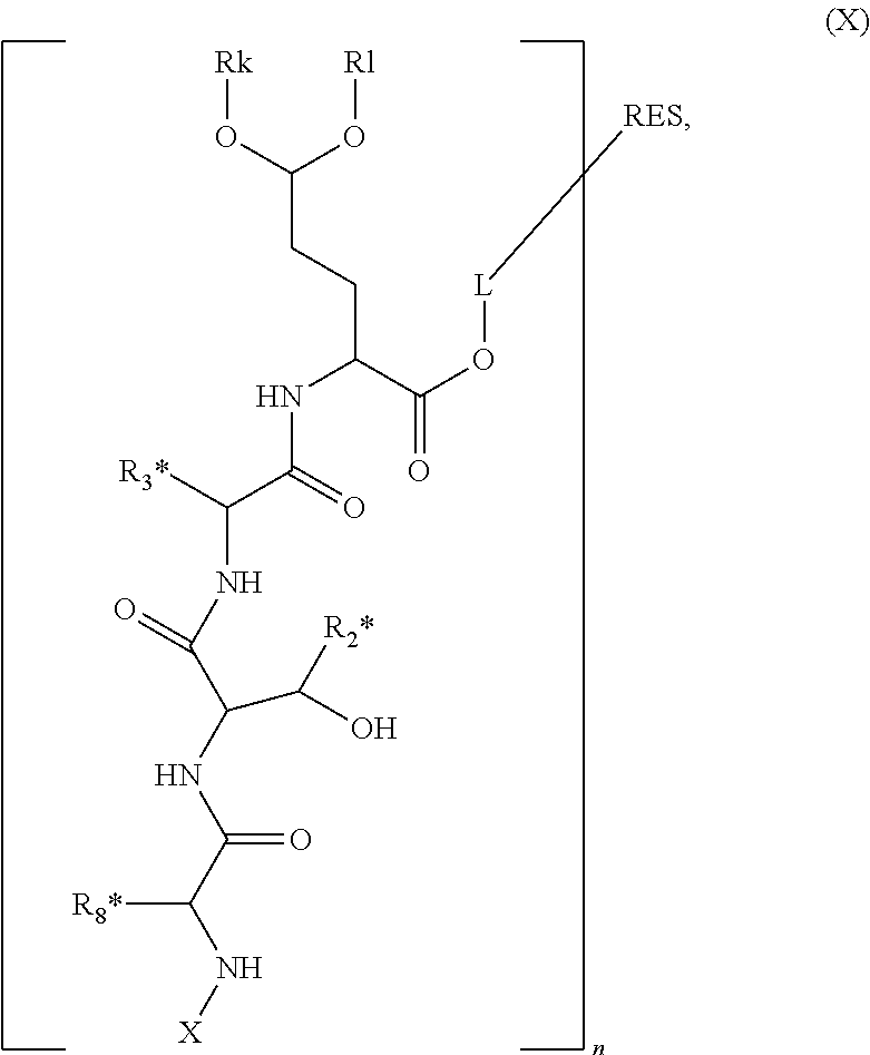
[Rk]OC(O[Rl])CCC(C(O[L][RES])=O)NC(C([R3*])NC(C(NC(=O)C([R8*])N[X])C(O)[R2*])=O)=O
